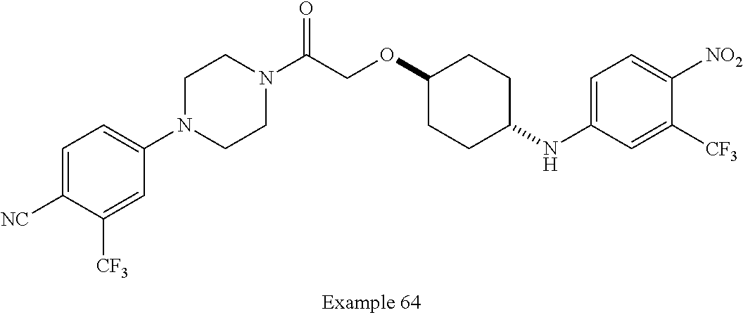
C1=C([NC])C([CF3])=CC(N2CCN(C(COC3CCC(NC4=CC=C([NO2])C([CF3])=C4)CC3)=O)CC2)=C1
